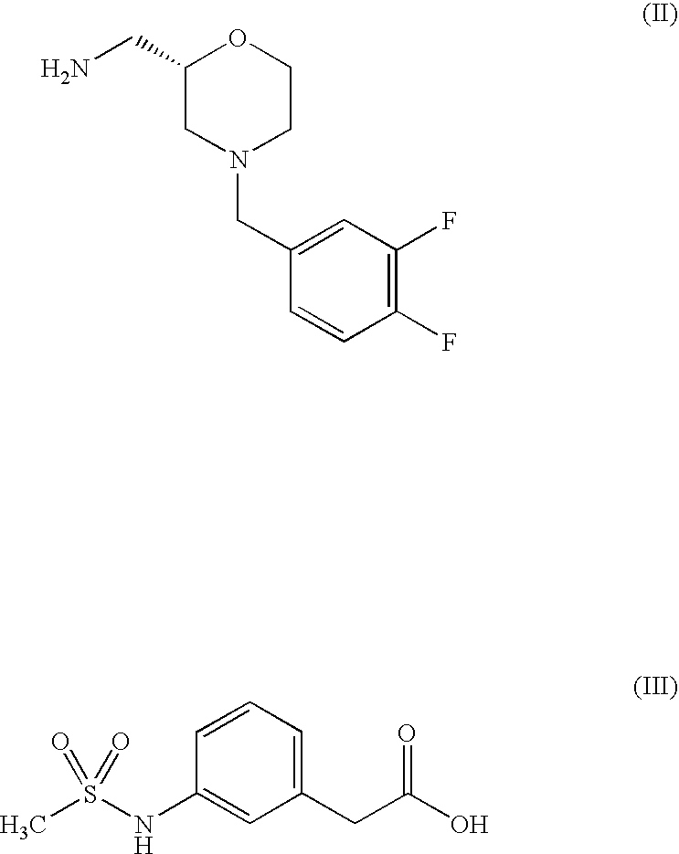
C1(CN)CN(CC2=CC(F)=C(F)C=C2)CCO1.C1(NS(C)(=O)=O)=CC(CC(O)=O)=CC=C1
